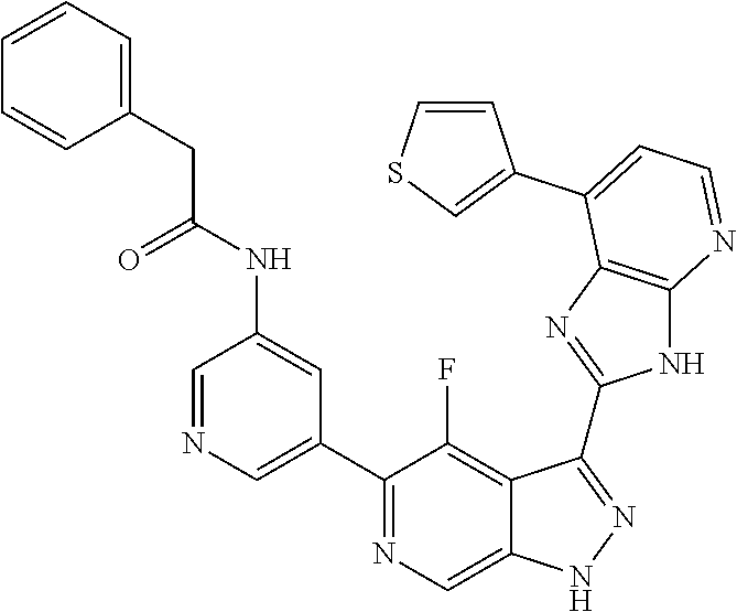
C1=NC=C(C2=NC=C3C(=C2F)C(C2=NC4=C(N2)N=CC=C4C2=CSC=C2)=NN3)C=C1NC(=O)CC1=CC=CC=C1
